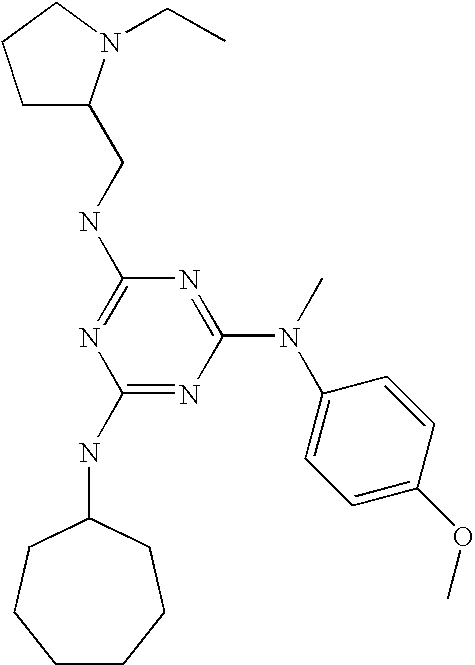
C1(NC2CCCCCC2)=NC(N(C2=CC=C(OC)C=C2)C)=NC(NCC2CCCN2CC)=N1
